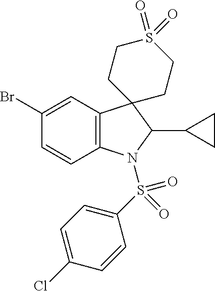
C12=C(C=C(Br)C=C1)C1(C(C3CC3)N2S(C2=CC=C(Cl)C=C2)(=O)=O)CCS(=O)(=O)CC1
